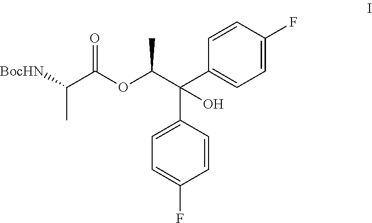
[BocHN]C(C(OC(C(C1=CC=C(F)C=C1)(C1=CC=C(F)C=C1)O)C)=O)C
